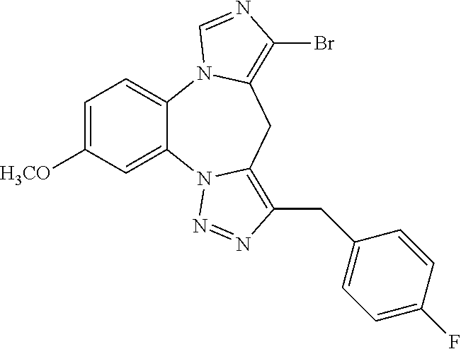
C1=C([H3CO])C=C2C(=C1)N1C(=C(Br)N=C1)CC1=C(CC3=CC=C(F)C=C3)N=NN21
